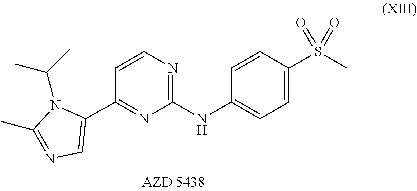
C1(NC2=CC=C(S(C)(=O)=O)C=C2)=NC=CC(C2=CN=C(C)N2C(C)C)=N1
